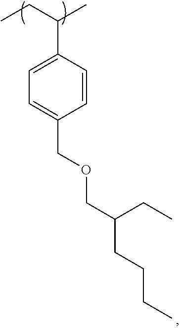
C1=CC(C(CC)C)=CC=C1COCC(CCCC)CC
